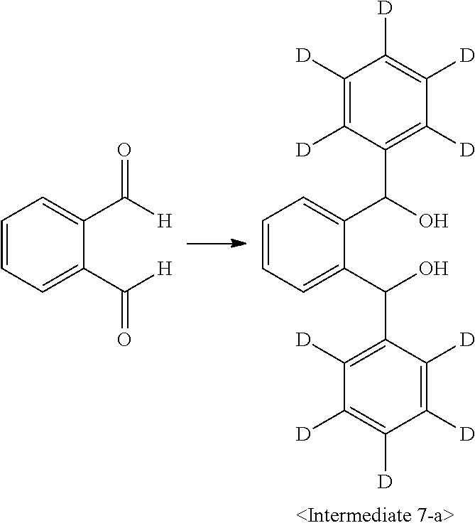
C1=CC=C(C([H])=O)C(C([H])=O)=C1.C1=CC=C(C(O)C2=C([D])C([D])=C([D])C([D])=C2[D])C(C(O)C2=C([D])C([D])=C([D])C([D])=C2[D])=C1
